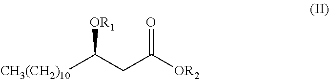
C(=O)(CC([CH3(CH2)10])[OR1])[OR2]
